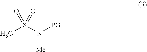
N([Me])(S(C)(=O)=O)[PG]
